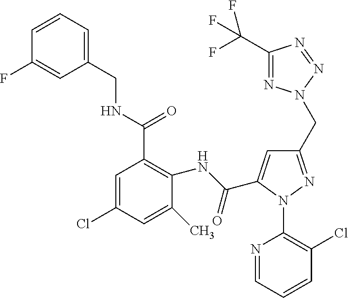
C1=CC=C(CNC(C2=C(NC(=O)C3=CC(CN4N=C(C(F)(F)F)N=N4)=NN3C3=C(Cl)C=CC=N3)C(C)=CC(Cl)=C2)=O)C=C1F
